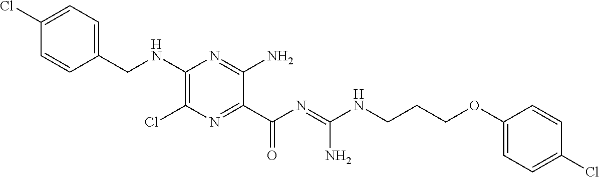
C1=C(Cl)C=CC(CNC2=C(Cl)N=C(C(N=C(NCCCOC3=CC=C(Cl)C=C3)N)=O)C(N)=N2)=C1
